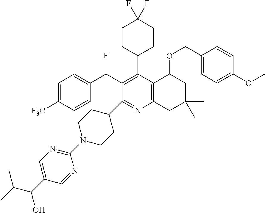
FC(C1=C(C2CCC(F)(F)CC2)C2=C(N=C1C1CCN(C3=NC=C(C(O)C(C)C)C=N3)CC1)CC(C)(C)CC2OCC1=CC=C(OC)C=C1)C1=CC=C([F3C])C=C1
